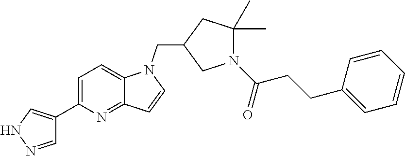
C12=CC=C(C3=CNN=C3)N=C1C=CN2CC1CC(C)(C)N(C(CCC2=CC=CC=C2)=O)C1
